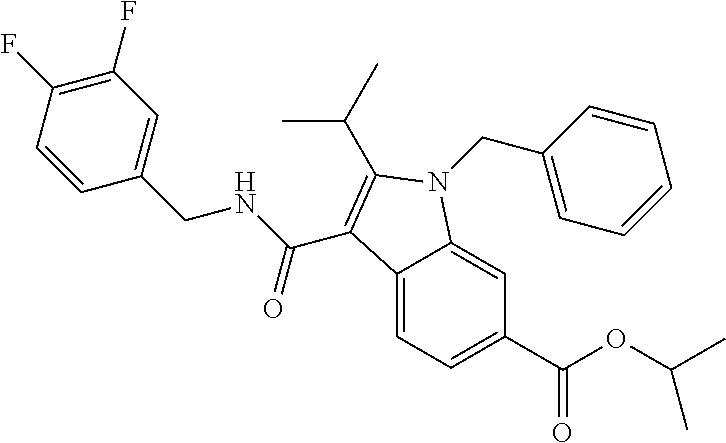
C12=CC=C(C(OC(C)C)=O)C=C1N(CC1=CC=CC=C1)C(C(C)C)=C2C(NCC1=CC(F)=C(F)C=C1)=O
